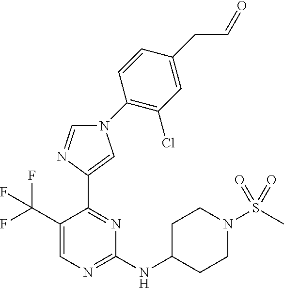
C1(NC2CCN(S(C)(=O)=O)CC2)=NC=C(C(F)(F)F)C(C2=CN(C3=C(Cl)C=C(CC=O)C=C3)C=N2)=N1
